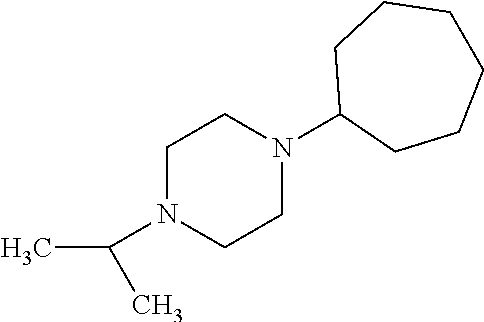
C1N(C(C)C)CCN(C2CCCCCC2)C1
